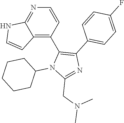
C12=NC=CC(C3=C(C4=CC=C(F)C=C4)N=C(CN(C)C)N3C3CCCCC3)=C1C=CN2
